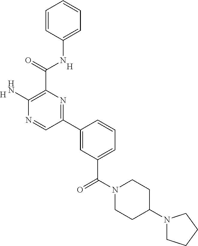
C1=CC(NC(C2=C(N)N=CC(C3=CC(C(N4CCC(N5CCCC5)CC4)=O)=CC=C3)=N2)=O)=CC=C1.[H].[H]
